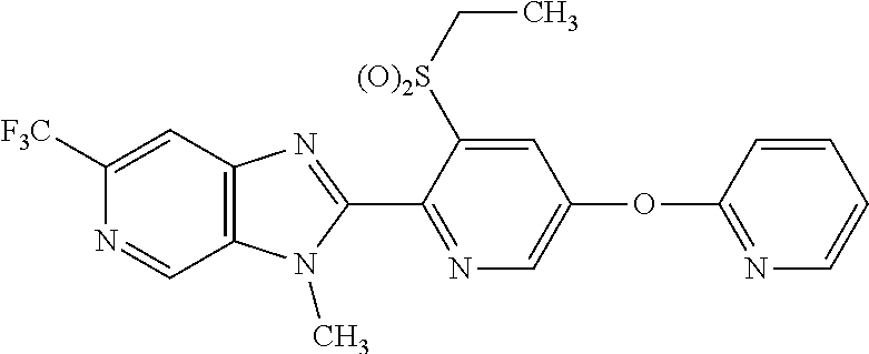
C1=C([F3C])N=CC2=C1N=C(C1=NC=C(OC3=NC=CC=C3)C=C1[(O)2S]CC)N2C
